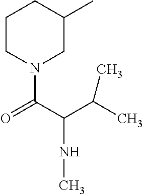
CC(C(C(=O)N1CC(C)CCC1)NC)C
